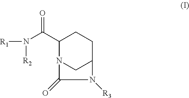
C1(C(N([R1])[R2])=O)N2CC(CC1)N([R3])C2=O
